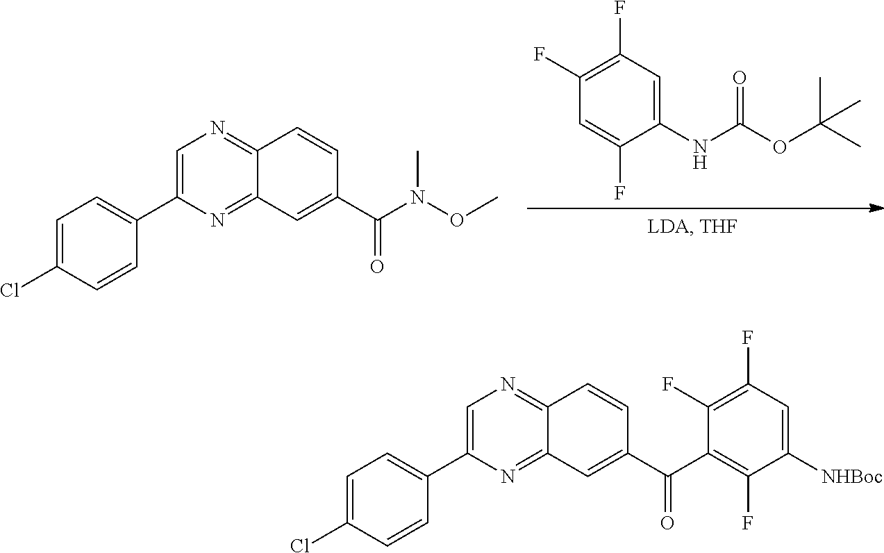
C1(F)=C(F)C=C(NC(OC(C)(C)C)=O)C(F)=C1.C1=C(C2=CC=C(Cl)C=C2)N=C2C(=N1)C=CC(C(N(OC)C)=O)=C2.C1=C(C2=CC=C(Cl)C=C2)N=C2C(=N1)C=CC(C(C1=C(F)C([NHBoc])=CC(F)=C1F)=O)=C2
